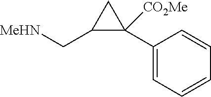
C1(C2([CO2Me])C(C[MeHN])C2)=CC=CC=C1
